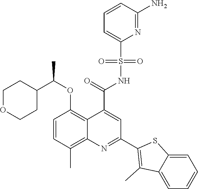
C1=CC(C)=C2C(=C1OC(C1CCOCC1)C)C(C(=O)NS(C1=CC=CC(N)=N1)(=O)=O)=CC(C1=C(C)C3=CC=CC=C3S1)=N2
